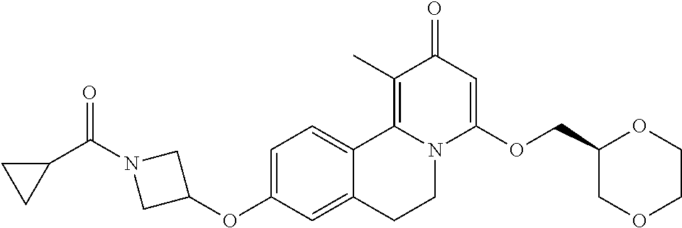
C1=C(OC2CN(C(C3CC3)=O)C2)C=C2C(=C1)C1=C(C)C(=O)C=C(OCC3COCCO3)N1CC2
